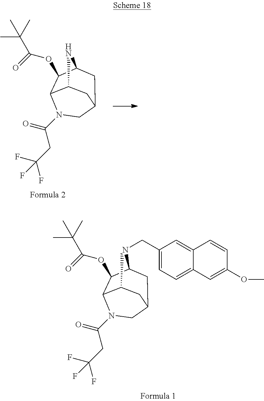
C1(N)C2C(OC(=O)C(C)(C)C)C(C)CC(C1)CN2C(CC(F)(F)F)=O.C1(C)C2C(OC(=O)C(C)(C)C)C(NCC3=CC=C4C(=C3)C=CC(OC)=C4)CC(C1)CN2C(CC(F)(F)F)=O
